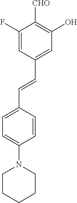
C1=C(F)C([CHO])=C(O)C=C1C=CC1=CC=C(N2CCCCC2)C=C1
